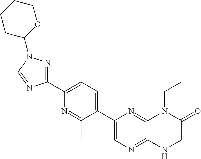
C1(C2=CC=C(C3=NN(C4OCCCC4)C=N3)N=C2C)=CN=C2C(=N1)N(CC)C(=O)CN2
